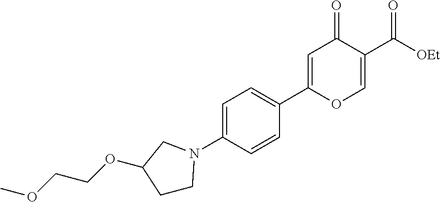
C1=C(N2CCC(OCCOC)C2)C=CC(C2=CC(=O)C(C([OEt])=O)=CO2)=C1
